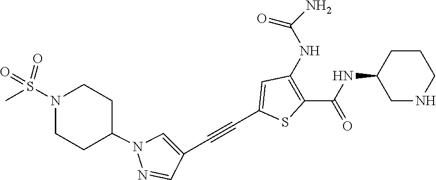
C1C(NC(C2=C(NC(=O)N)C=C(C#CC3=CN(C4CCN(S(=O)(=O)C)CC4)N=C3)S2)=O)CCCN1
